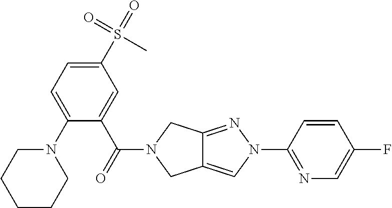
N1(C2=CC=C(S(C)(=O)=O)C=C2C(=O)N2CC3=CN(C4=NC=C(F)C=C4)N=C3C2)CCCCC1
